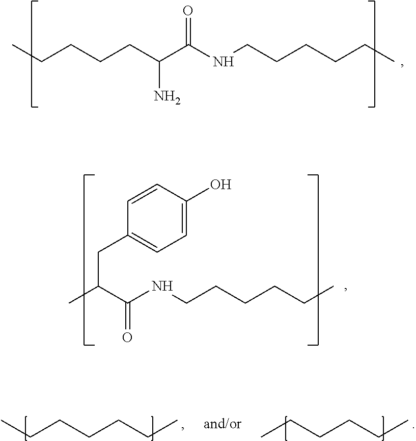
CCCCCC(C(NCCCCCC)=O)N.CC(C(NCCCCCC)=O)CC1=CC=C(O)C=C1.CCCCCCC.C(CCCC)C
